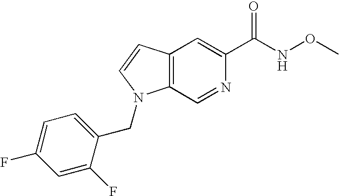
C12=C(C=CN1CC1=CC=C(F)C=C1F)C=C(C(NOC)=O)N=C2
